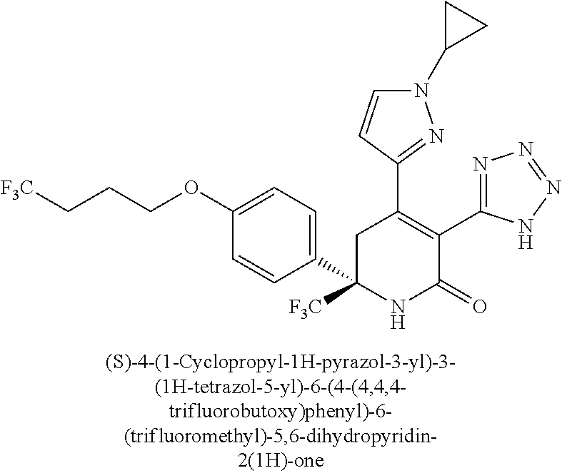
C1(C2=C(C3=NN=NN3)C(=O)NC(C3=CC=C(OCCC[F3C])C=C3)([F3C])C2)=NN(C2CC2)C=C1
